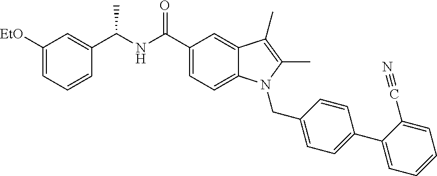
C1([EtO])=CC=CC(C(NC(C2=CC=C3C(=C2)C(C)=C(C)N3CC2=CC=C(C3=CC=CC=C3C#N)C=C2)=O)C)=C1
